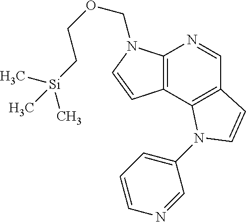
C[Si](CCOCN1C2=C(C=C1)C1=C(C=N2)C=CN1C1=CC=CN=C1)(C)C
